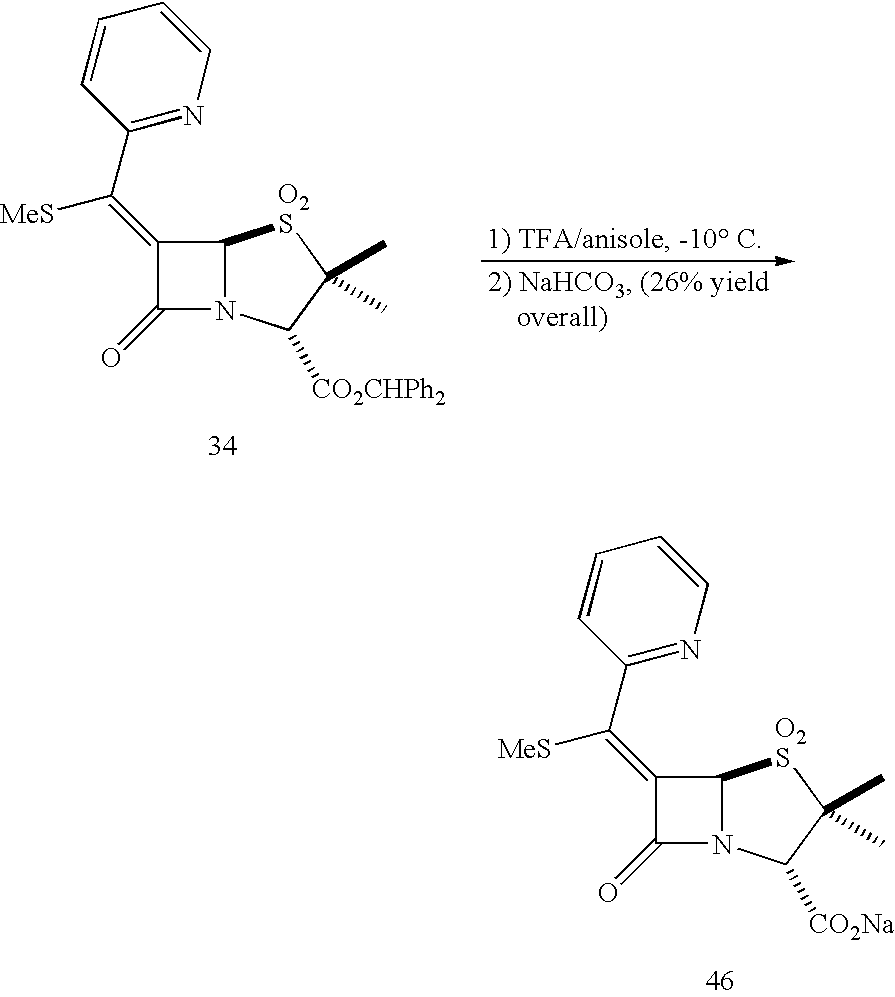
C1=CC(C(=C2C(=O)N3C2[O2S]C(C)(C)C3[CO2Na])[MeS])=NC=C1.C1=CC(C(=C2C(=O)N3C2[O2S]C(C)(C)C3[CO2CHPh2])[MeS])=NC=C1
